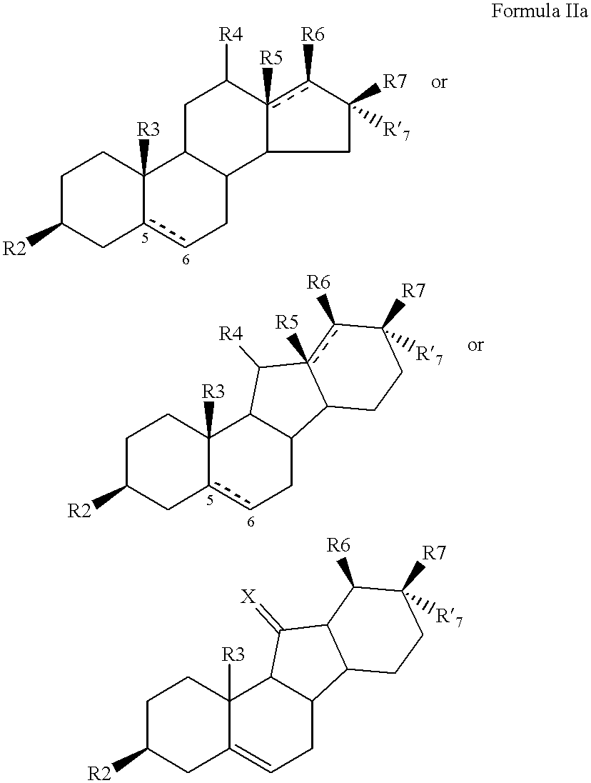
C1C([R2])Cc2cCC3C(C2([R3])C1)CC([R4])c1([R5])c([R6])C([R7])([R7])CC31.C1C([R2])Cc2cCC3C(C2([R3])C1)C([R4])c1([R5])c([R6])C([R7])([R7])CCC31.C1C([R2])CC2=CCC3C(C2([R3])C1)C(=[X])C1C3CCC([R7])([R7])C1[R6]
